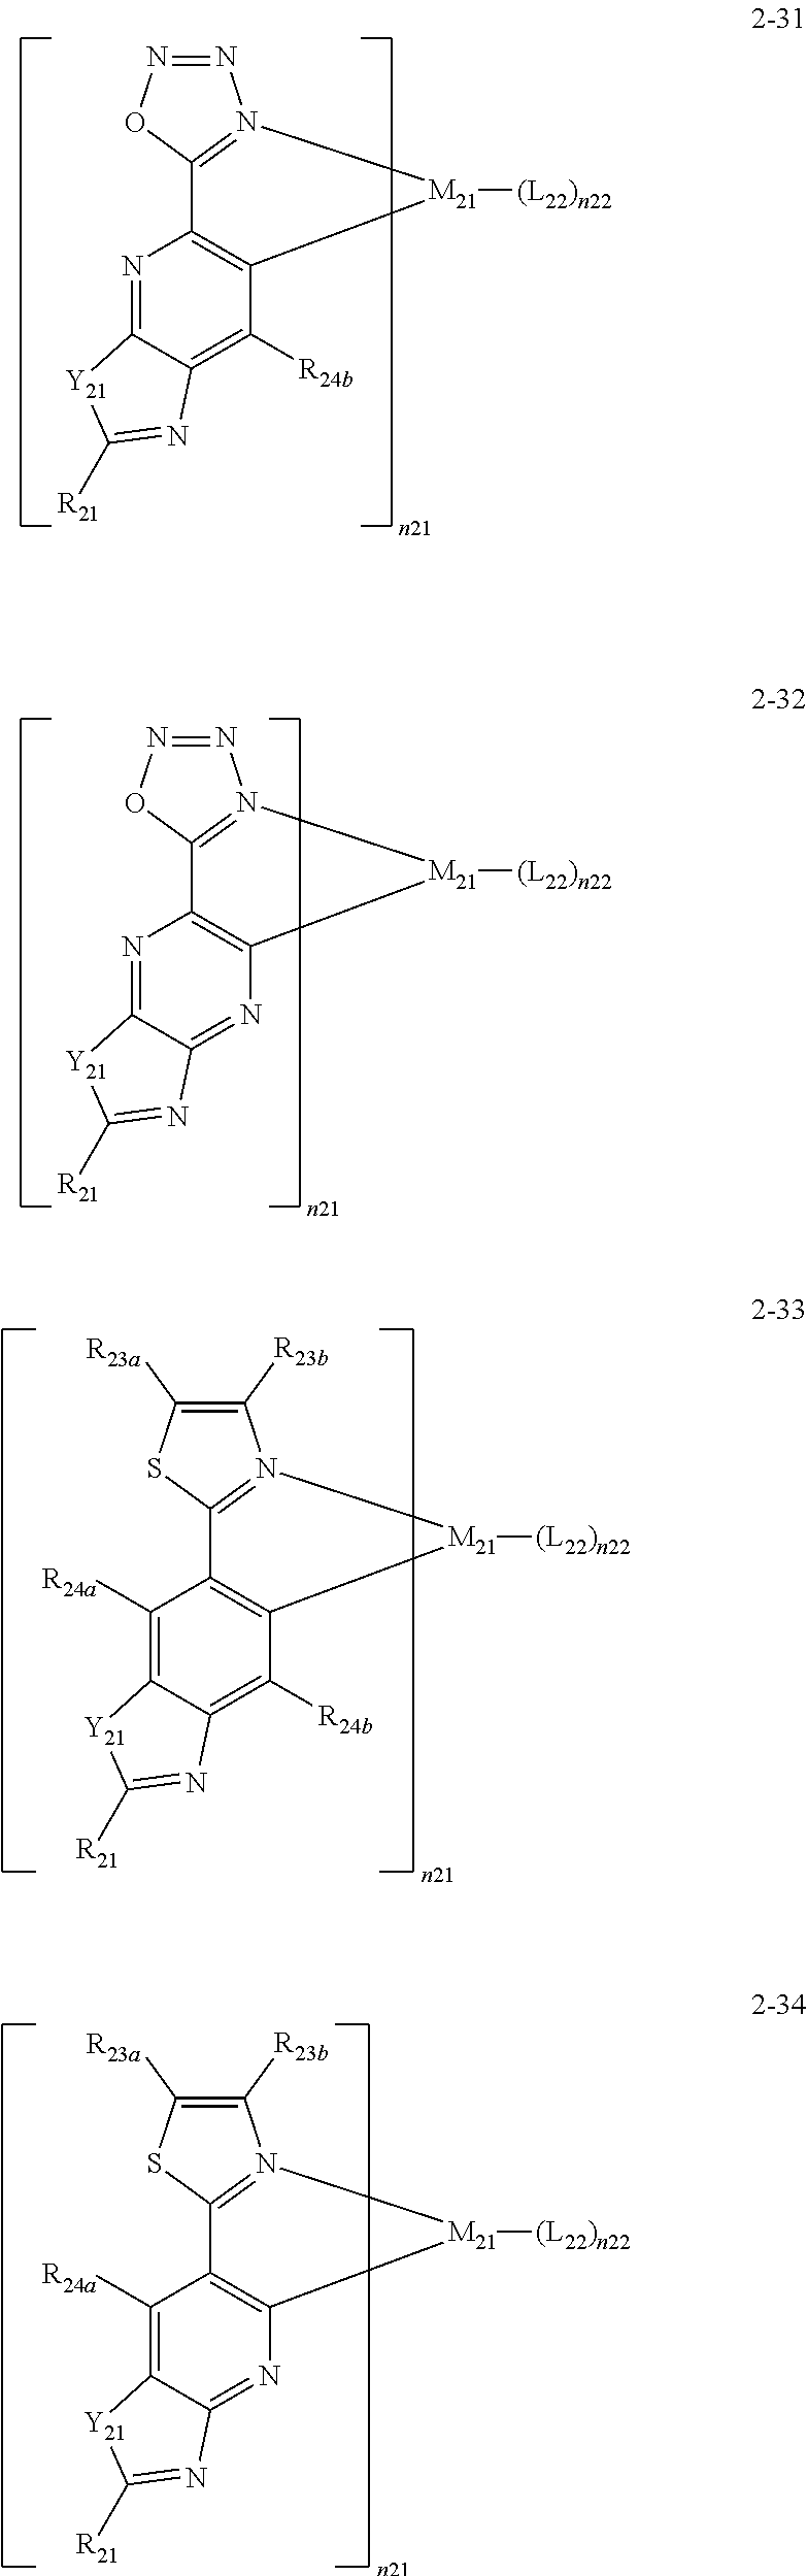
N1=NOC2=N1[M21]([(L22)n22])C1=C2N=C2C(=C1[R24b])N=C([R21])[Y21]2.N1=NOC2=N1[M21]([(L22)n22])C1=C2N=C2C(=N1)N=C([R21])[Y21]2.C1([R23b])=C([R23a])SC2=N1[M21]([(L22)n22])C1=C2C([R24a])=C2C(=C1[R24b])N=C([R21])[Y21]2.C1([R23b])=C([R23a])SC2=N1[M21]([(L22)n22])C1=C2C([R24a])=C2C(=N1)N=C([R21])[Y21]2
